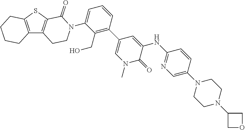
C12=C(C3=C(S1)C(=O)N(C1=CC=CC(C4=CN(C)C(=O)C(NC5=NC=C(N6CCN(C7COC7)CC6)C=C5)=C4)=C1CO)CC3)CCCC2
